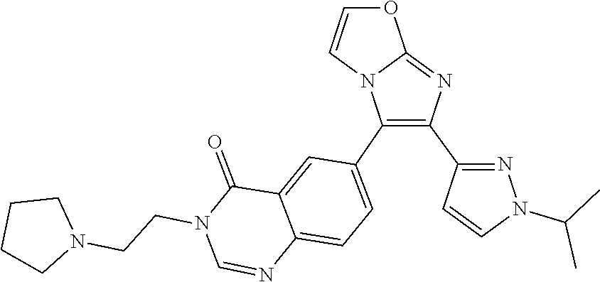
C12=NC(C3=NN(C(C)C)C=C3)=C(C3=CC=C4C(=C3)C(=O)N(CCN3CCCC3)C=N4)N1C=CO2
